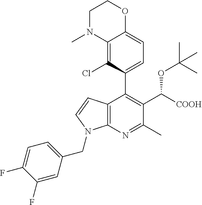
C1(F)=CC(CN2C3=C(C(C4=CC=C5C(=C4Cl)N(C)CCO5)=C(C(OC(C)(C)C)[COOH])C(C)=N3)C=C2)=CC=C1F
